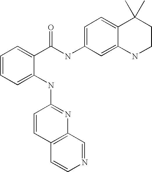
C1(NC2=CC=CC=C2C(NC2=CC=C3C(=C2)NCCC3(C)C)=O)=NC2=C(C=C1)C=CN=C2
